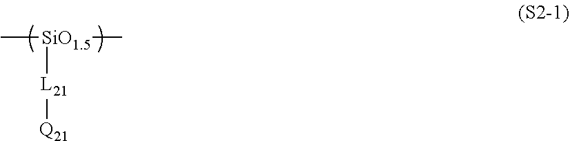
C[SiO1.5](C)[L21][Q21]
